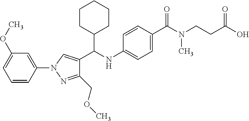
N1(C2=CC(OC)=CC=C2)N=C(COC)C(C(NC2=CC=C(C(N(CCC(O)=O)C)=O)C=C2)C2CCCCC2)=C1
